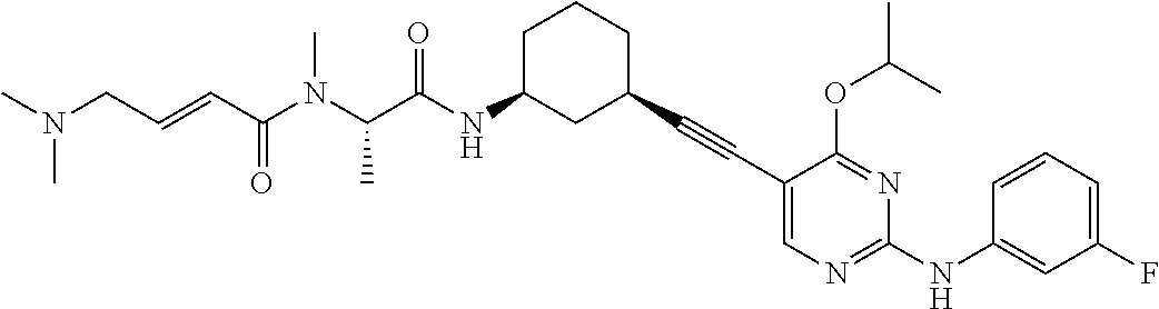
C(N(C(C(NC1CC(C#CC2=CN=C(NC3=CC(F)=CC=C3)N=C2OC(C)C)CCC1)=O)C)C)(C=CCN(C)C)=O
